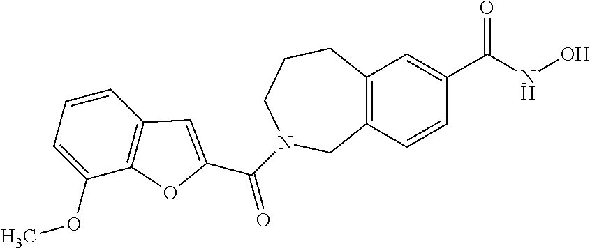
C12=C(C=C(C(=O)NO)C=C1)CCCN(C(=O)C1=CC3=C(C(OC)=CC=C3)O1)C2
